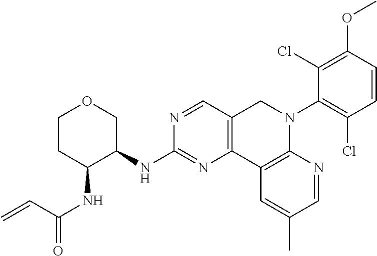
C1CC(NC(=O)C=C)C(NC2=NC3=C(C=N2)CN(C2=C(Cl)C=CC(OC)=C2Cl)C2=C3C=C(C)C=N2)CO1
